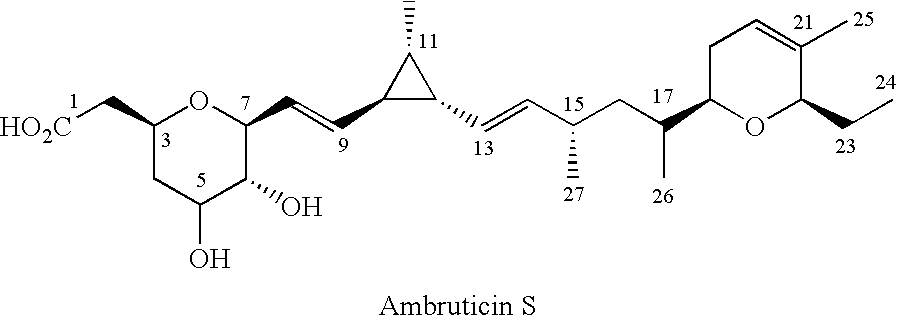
C1(C[HO2C])CC(O)C(O)C(C=CC2C(C=CC(CC(C)C3OC(CC)C(C)=CC3)C)C2C)O1
